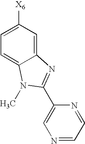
C1=C([X6])C=C2C(=C1)N(C)C(C1=CN=CC=N1)=N2
